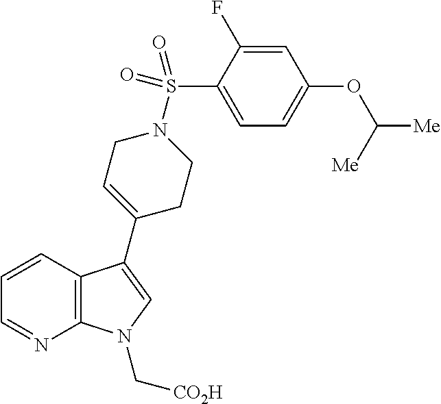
C12=C(C=CC=N1)C(C1=CCN(S(C3=CC=C(OC([Me])[Me])C=C3F)(=O)=O)CC1)=CN2C[CO2H]
